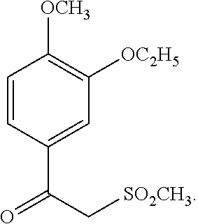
C1=CC(C(C[SO2CH3])=O)=CC([OC2H5])=C1[OCH3]
